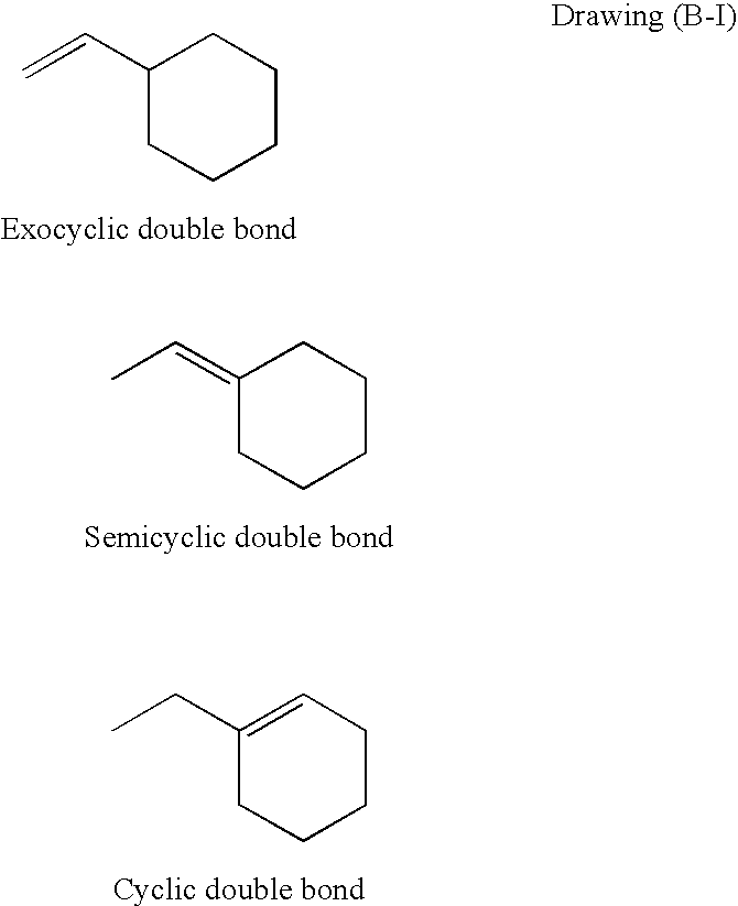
C1(C=C)CCCCC1.C1(=CC)CCCCC1.C1(CC)=CCCCC1
